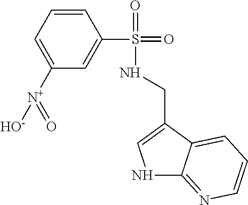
N1C2=NC=CC=C2C(CNS(=O)(=O)C2=CC([N+](=O)[O-])=CC=C2)=C1
